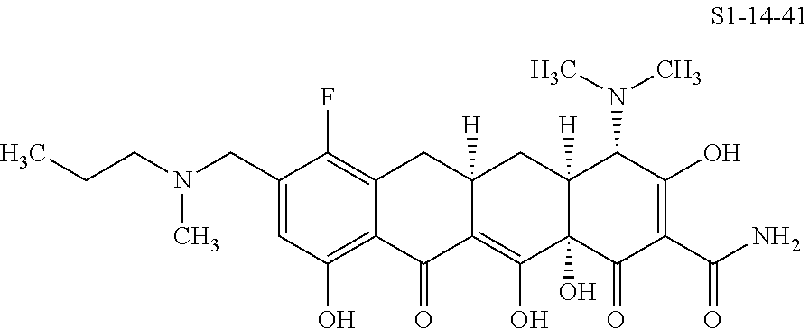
C1(CN(CCC)C)=CC(O)=C2C(=C1F)CC1([H])C(=C(O)C3(O)C([H])(C1)C(N(C)C)C(O)=C(C(N)=O)C3=O)C2=O
